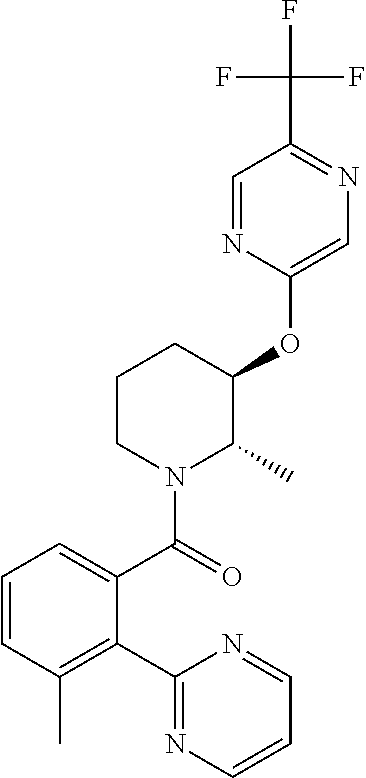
C1(C(N2C(C)C(OC3=CN=C(C(F)(F)F)C=N3)CCC2)=O)=CC=CC(C)=C1C1=NC=CC=N1
